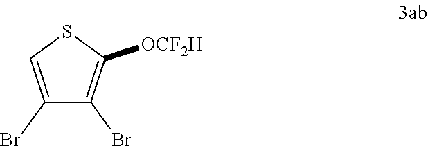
C1(Br)=CSC([OCF2H])=C1Br
